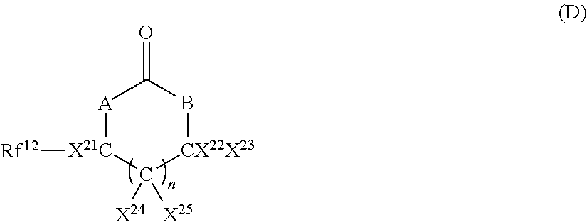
[X21C]1([Rf12])[A]C(=O)B[CX22X23]C1([X24])[X25]
